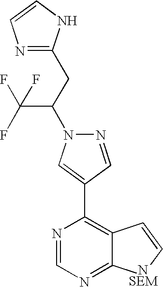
N1=CC(C2=C3C(=NC=N2)[NSEM]C=C3)=CN1C(CC1=NC=CN1)C(F)(F)F
